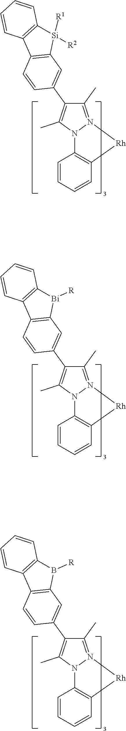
C1=CC=CC2=C1N1N(=C(C)C(C3=CC4=C(C=C3)C3=C([Si]4([R2])[R1])C=CC=C3)=C1C)[Rh]2.C1=CC=CC2=C1N1N(=C(C)C(C3=CC4=C(C=C3)C3=C([Bi]4[R])C=CC=C3)=C1C)[Rh]2.C1=CC=CC2=C1N1N(=C(C)C(C3=CC4=C(C=C3)C3=C(B4[R])C=CC=C3)=C1C)[Rh]2
